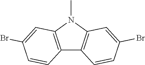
C12=C(N(C)C3=C1C=CC(Br)=C3)C=C(Br)C=C2
